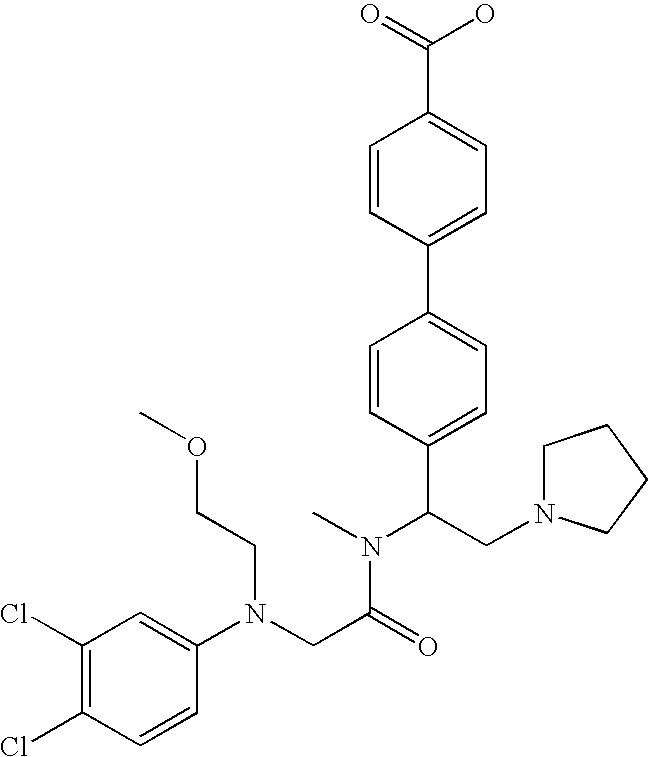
C(C(N(C)C(CN1CCCC1)C1=CC=C(C2=CC=C(C(=O)O)C=C2)C=C1)=O)N(C1=CC(Cl)=C(Cl)C=C1)CCOC
